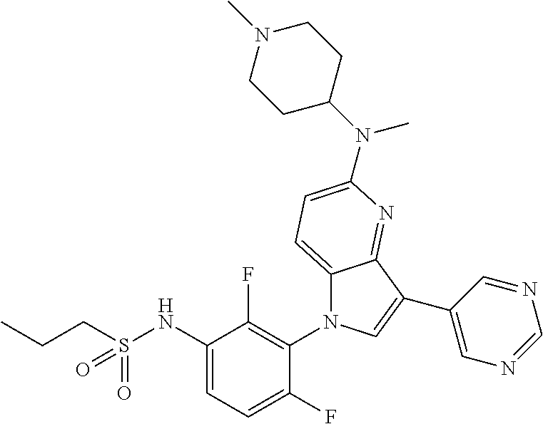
C12=CC=C(N(C3CCN(C)CC3)C)N=C1C(C1=CN=CN=C1)=CN2C1=C(F)C(NS(CCC)(=O)=O)=CC=C1F
